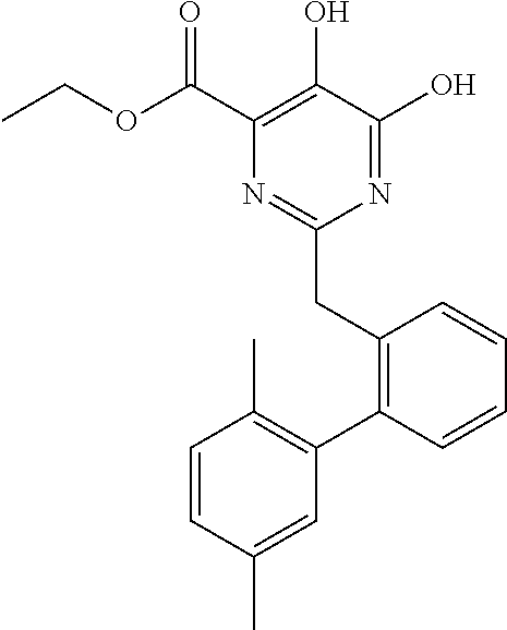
N1=C(O)C(O)=C(C(OCC)=O)N=C1CC1=C(C2=C(C)C=CC(C)=C2)C=CC=C1
